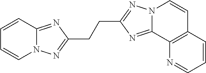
C1=CC2=NC(CCC3=NN4C(=N3)C3=C(C=C4)C=CC=N3)=NN2C=C1
